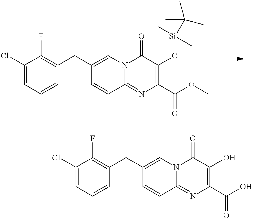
C1(Cl)=CC=CC(CC2=CN3C(=NC(C(OC)=O)=C(O[Si](C(C)(C)C)(C)C)C3=O)C=C2)=C1F.C1(Cl)=CC=CC(CC2=CN3C(=NC(C(O)=O)=C(O)C3=O)C=C2)=C1F
